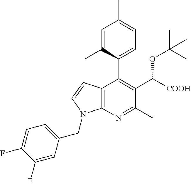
C12=C(N=C(C)C(C([COOH])OC(C)(C)C)=C1C1=CC=C(C)C=C1C)N(CC1=CC=C(F)C(F)=C1)C=C2
